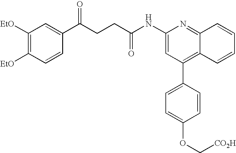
C1([EtO])=C([EtO])C=CC(C(CCC(NC2=CC(C3=CC=C(OC[CO2H])C=C3)=C3C(=N2)C=CC=C3)=O)=O)=C1
